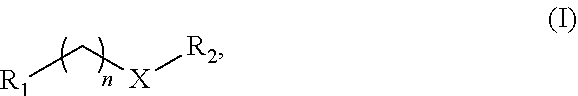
[R1]C[X][R2]
